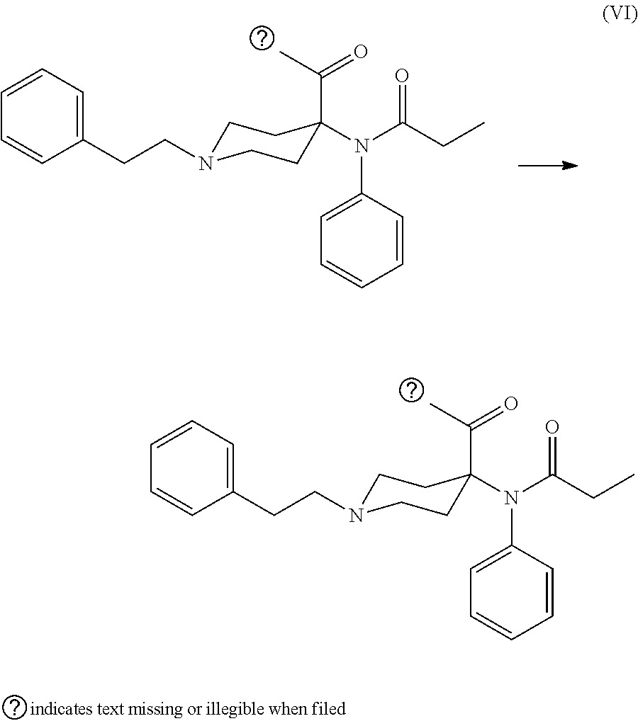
C1N(CCC2=CC=CC=C2)CCC(N(C(CC)=O)C2=CC=CC=C2)(C(=O)C)C1.C1N(CCC2=CC=CC=C2)CCC(N(C(CC)=O)C2=CC=CC=C2)(C(=O)C)C1
